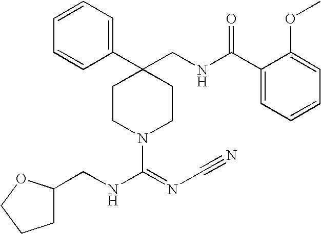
C1(C2(CNC(C3=CC=CC=C3OC)=O)CCN(C(=NC#N)NCC3CCCO3)CC2)=CC=CC=C1
